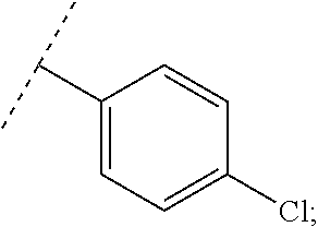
C1(C(C)C)=CC=C(Cl)C=C1
